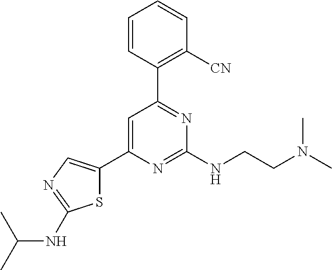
C1=C(C2=CN=C(NC(C)C)S2)N=C(NCCN(C)C)N=C1C1=C([CN])C=CC=C1
